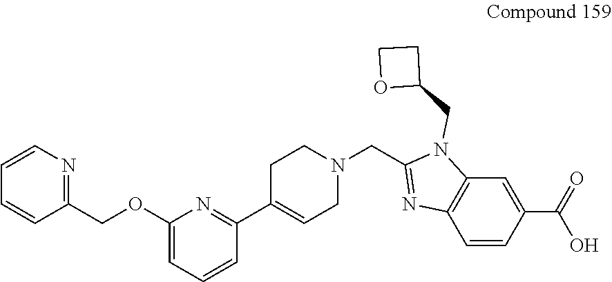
C1=CC(COC2=CC=CC(C3=CCN(CC4=NC5=C(C=C(C(=O)O)C=C5)N4CC4CCO4)CC3)=N2)=NC=C1
